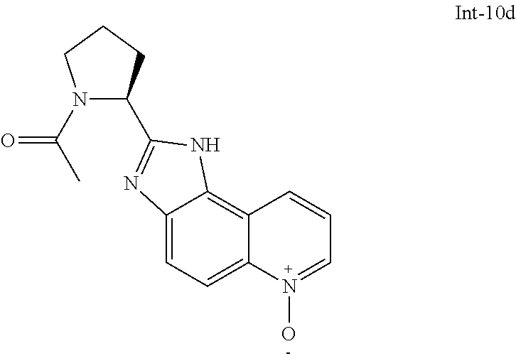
C12=CC=C3C(=C1NC(C1N(C(C)=O)CCC1)=N2)C=CC=N3O
